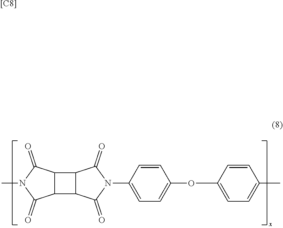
CN1C(=O)C2C(C1=O)C1C2C(=O)N(C2=CC=C(OC3=CC=C(C)C=C3)C=C2)C1=O.[[C8]]
